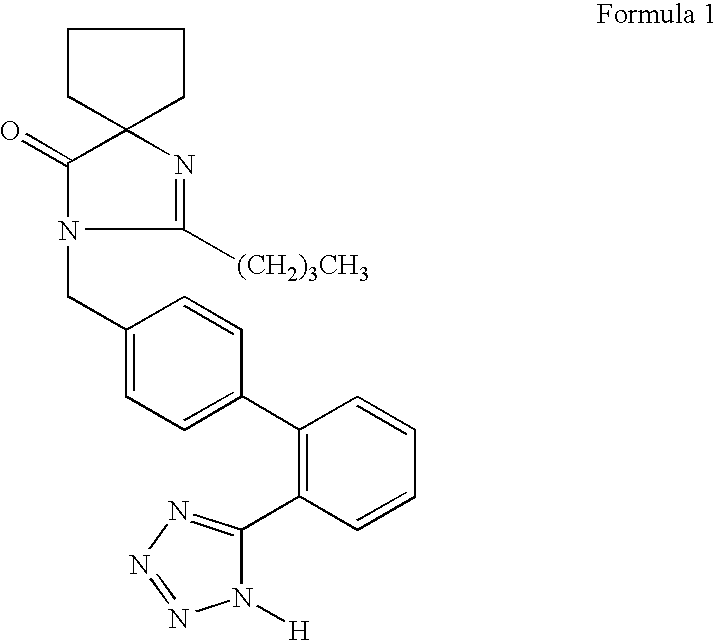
C1CC2(CC1)N=C([(CH2)3CH3])N(CC1=CC=C(C3=C(C4=NN=NN4[H])C=CC=C3)C=C1)C2=O
